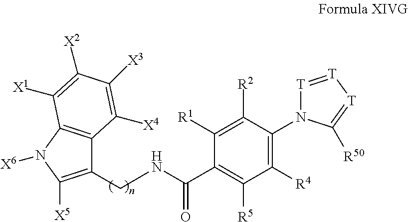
C1(CNC(C2=C([R5])C([R4])=C(N3[T]=[T][T]=C3[R50])C([R2])=C2[R1])=O)=C([X5])N([X6])C2=C1C([X4])=C([X3])C([X2])=C2[X1]
